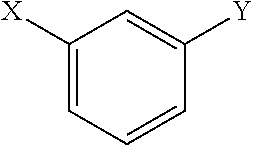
C1([X])=CC=CC([Y])=C1
